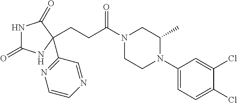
N1C(=O)NC(C2=NC=CN=C2)(CCC(N2CCN(C3=CC=C(Cl)C(Cl)=C3)C(C)C2)=O)C1=O
